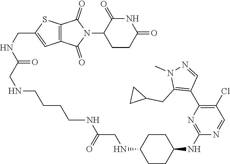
C1CC(=O)NC(=O)C1N1C(=O)C2=C(C=C(CNC(CNCCCCNC(CNC3CCC(NC4=NC(C5=C(CC6CC6)N(C)N=C5)=C(Cl)C=N4)CC3)=O)=O)S2)C1=O
